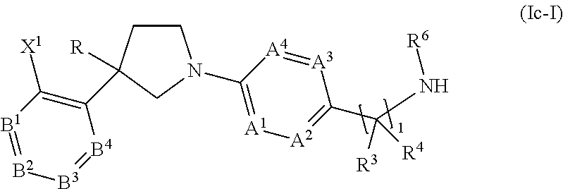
C1CC([R])(C2=C([X1])[B1]=[B2][B3]=[B4]2)CN1C1=[A1][A2]=C(C(N[R6])([R4])[R3])[A3]=[A4]1
